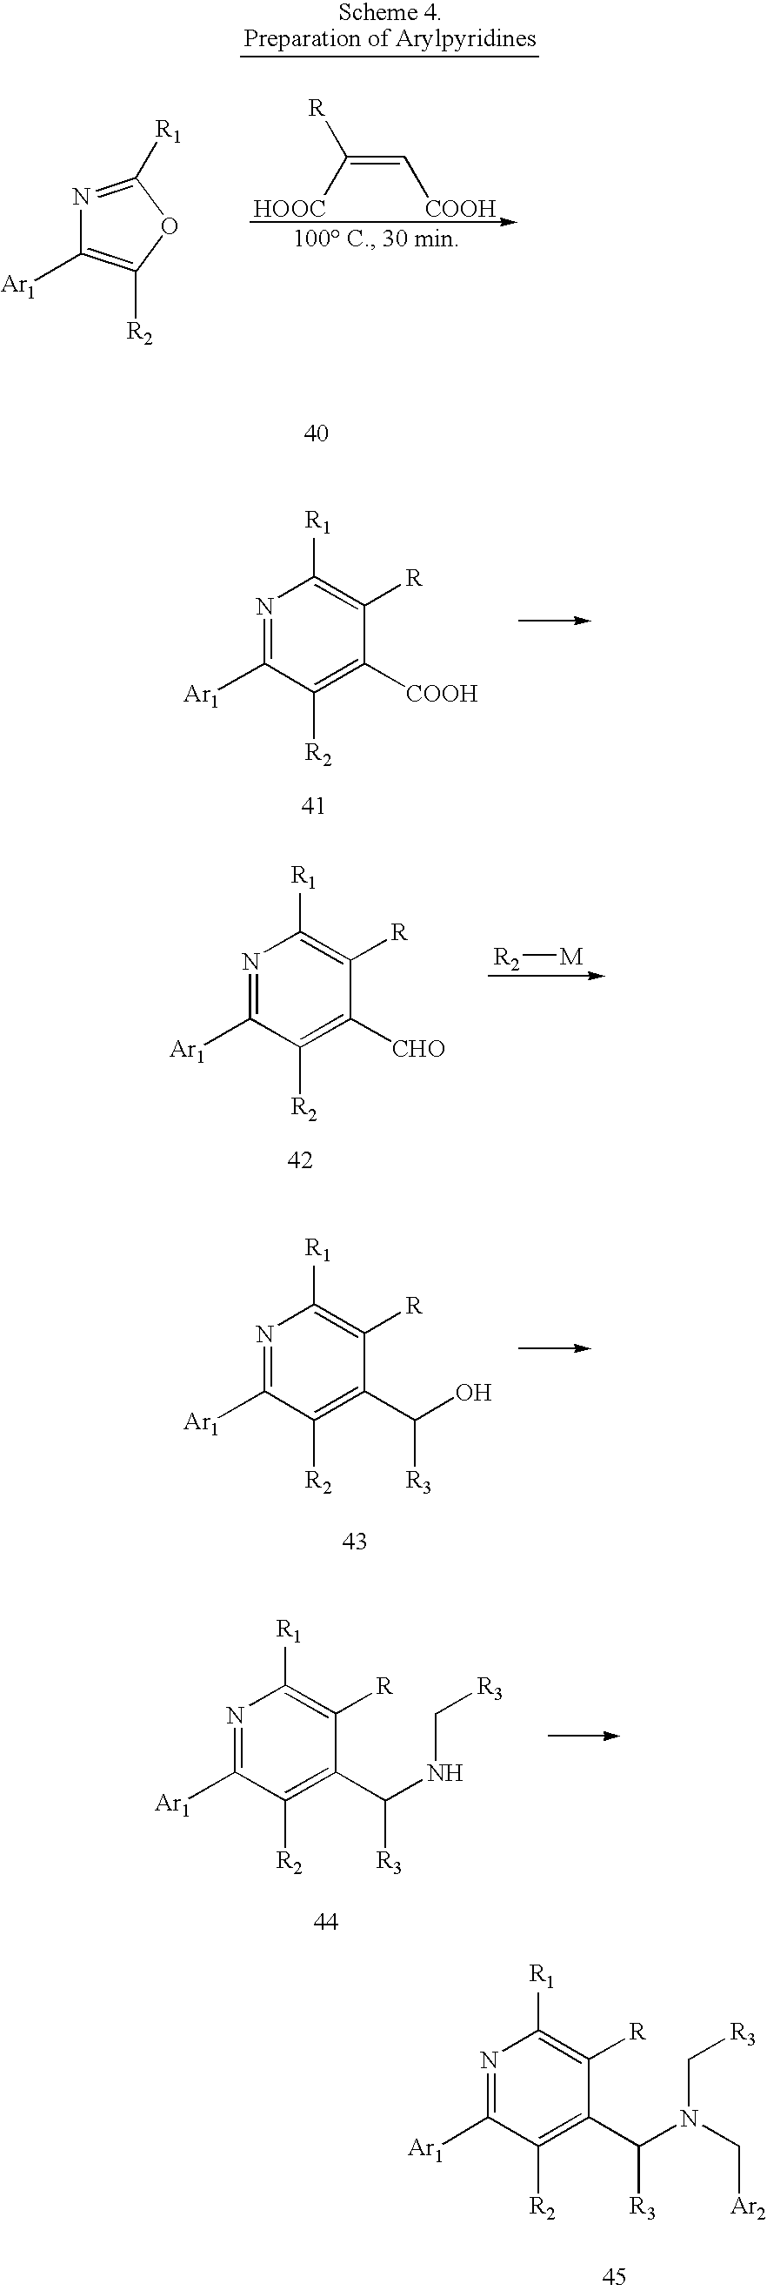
N1=C([R1])OC([R2])=C1[Ar1].C(=C[COOH])([HOOC])[R].N1=C([Ar1])C([R2])=C([COOH])C([R])=C1[R1].N1=C([Ar1])C([R2])=C([CHO])C([R])=C1[R1].[R2][M].N1=C([Ar1])C([R2])=C(C(O)[R3])C([R])=C1[R1].N1=C([Ar1])C([R2])=C(C(NC[R3])[R3])C([R])=C1[R1].N1=C([Ar1])C([R2])=C(C(N(C[R3])C[Ar2])[R3])C([R])=C1[R1]
